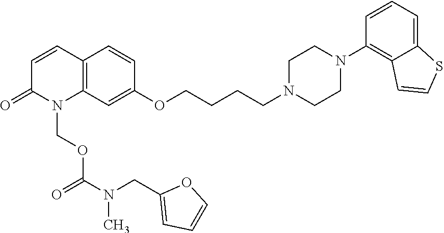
C12=C(C=C(OCCCCN3CCN(C4=C5C(=CC=C4)SC=C5)CC3)C=C1)N(COC(=O)N(CC1=CC=CO1)C)C(=O)C=C2
